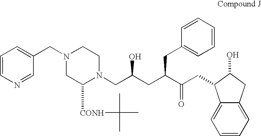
C1=CN=CC(CN2CCN(CC(CC(C(CC3C4=CC=CC=C4CC3O)=O)CC3=CC=CC=C3)O)C([CONH]C(C)(C)C)C2)=C1
